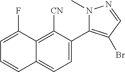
C12=C([CN])C(C3=C(Br)C=NN3C)=CC=C1C=CC=C2F
